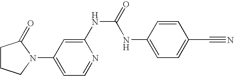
C1=C(N2C(=O)CCC2)C=C(NC(=O)NC2=CC=C(C#N)C=C2)N=C1
